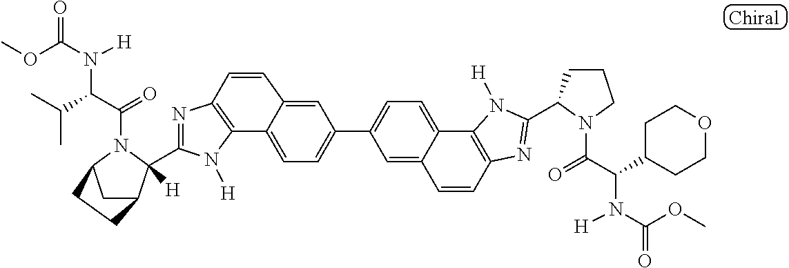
C12=C(N=C(C3([H])C4CC(N3C(=O)C(C(C)C)N(C(OC)=O)[H])CC4)N1[H])C=CC1=CC(C3=CC=C4C(=C3)C=CC3=C4N([H])C(C4CCCN4C(=O)C(C4CCOCC4)N([H])C(OC)=O)=N3)=CC=C21
